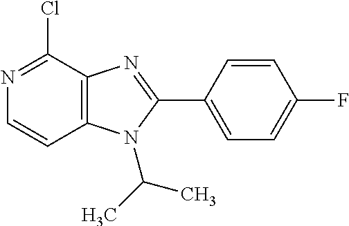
C12=C(C(Cl)=NC=C1)N=C(C1=CC=C(F)C=C1)N2C(C)C
